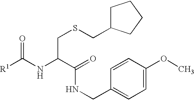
[R1]C(NC(C(=O)NCC1=CC=C(OC)C=C1)CSCC1CCCC1)=O
